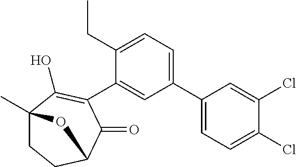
C1(C2=CC=C(CC)C(C3=C(O)C4(C)CCC(C3=O)O4)=C2)=CC=C(Cl)C(Cl)=C1
